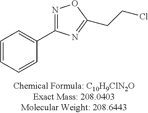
C1=CC=CC(C2=NOC(CCCl)=N2)=C1
